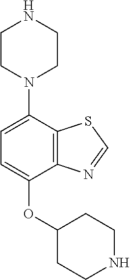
C1=C(N2CCNCC2)C2=C(C(OC3CCNCC3)=C1)N=CS2
